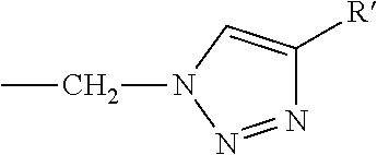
N1=NN(CC)C=C1[R]
